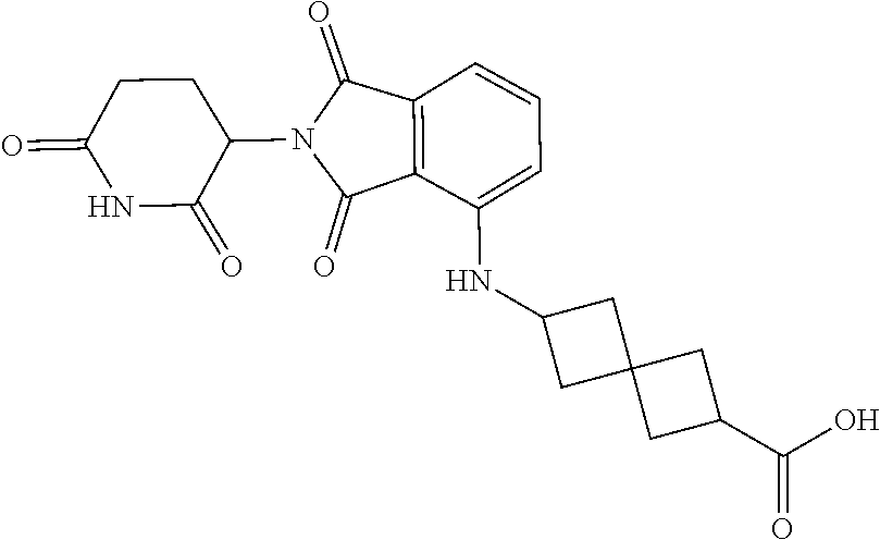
C1C(=O)NC(=O)C(N2C(=O)C3=C(C2=O)C=CC=C3NC2CC3(C2)CC(C(O)=O)C3)C1
